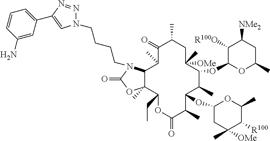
N1(CCCCN2C3C(C)(C(CC)OC(=O)C(C)C(OC4CC(C)([OMe])C([R100])C(C)O4)C(C)C(OC4OC(C)CC([NMe2])C4[R100O])C(C)([OMe])CC(C)C(=O)C3C)OC2=O)N=NC(C2=CC=CC(N)=C2)=C1
